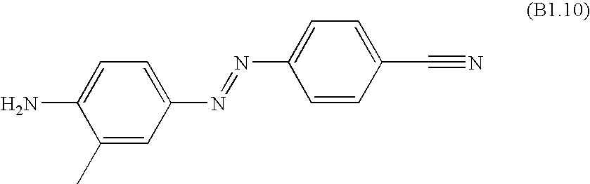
C1(C)=CC(N=NC2=CC=C(C#N)C=C2)=CC=C1N
